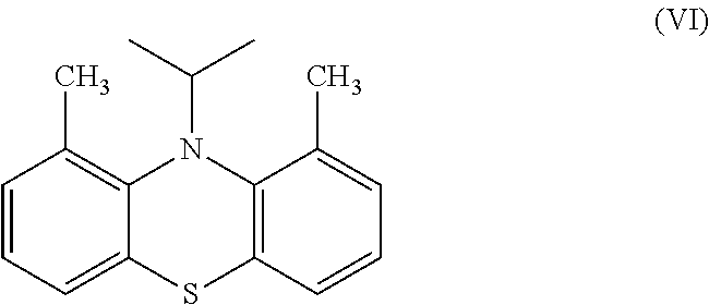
C12=C(C)C=CC=C1SC1=C(N2C(C)C)C(C)=CC=C1
